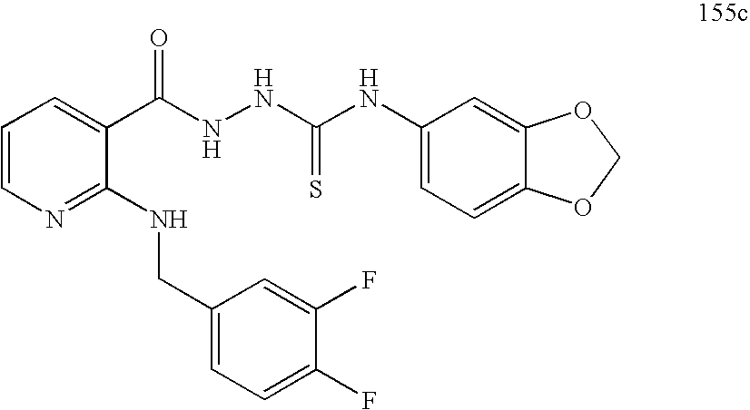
C1=CN=C(NCC2=CC=C(F)C(F)=C2)C(C(NNC(NC2=CC=C3C(=C2)OCO3)=S)=O)=C1
